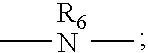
C[R6N]C
